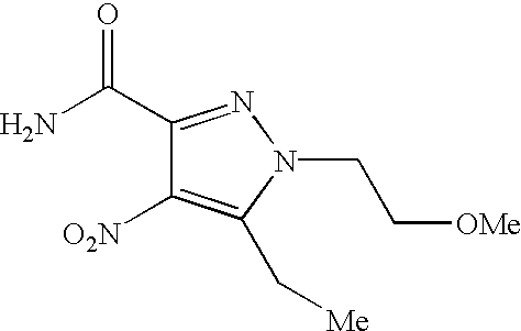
C1(C(=O)N)=NN(CC[OMe])C(C[Me])=C1[O2N]
